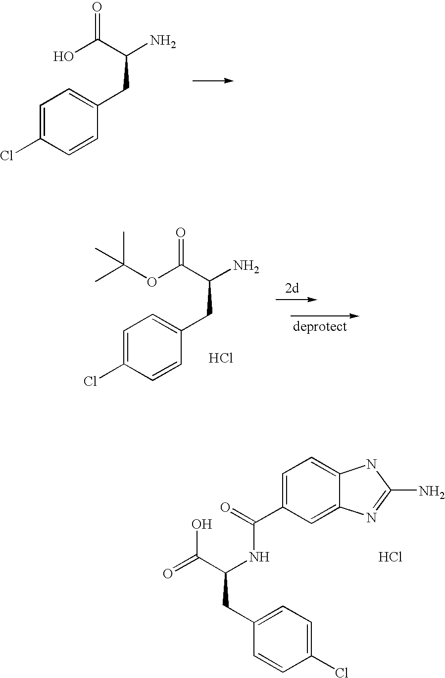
C1=C(Cl)C=CC(CC(N)C(O)=O)=C1.C1=C(Cl)C=CC(CC(N)C(OC(C)(C)C)=O)=C1.Cl.C1(Cl)=CC=C(CC(NC(C2=CC=C3C(=C2)N=C(N)N3)=O)C(=O)O)C=C1.Cl
